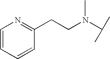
C1(CCN(C)C(C)C)=NC=CC=C1
